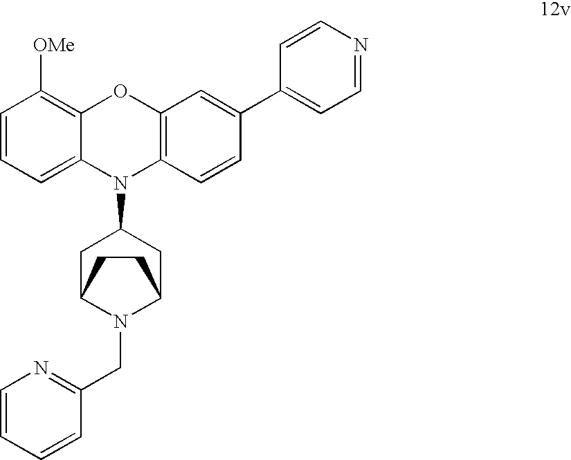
C1=CC=C2C(=C1[OMe])OC1=C(N2C2CC3N(CC4=NC=CC=C4)C(C2)CC3)C=CC(C2=CC=NC=C2)=C1
